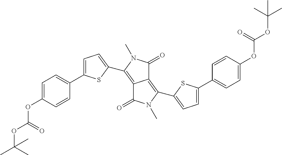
C12=C(C3=CC=C(C4=CC=C(OC(=O)OC(C)(C)C)C=C4)S3)N(C)C(=O)C1=C(C1=CC=C(C3=CC=C(OC(=O)OC(C)(C)C)C=C3)S1)N(C)C2=O
